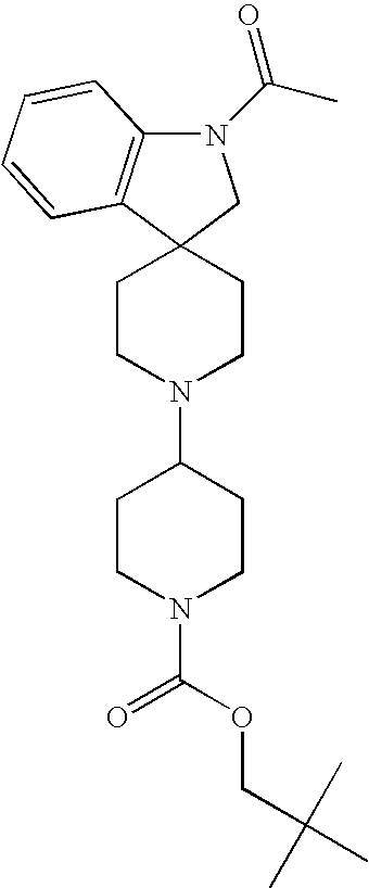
N1(C(C)=O)C2=C(C3(C1)CCN(C1CCN(C(=O)OCC(C)(C)C)CC1)CC3)C=CC=C2
